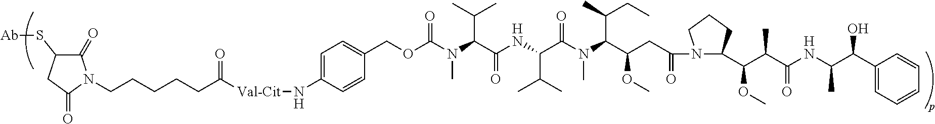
N1(C(CC(C(C(C)CC)N(C(C(NC(C(N(C(OCC2=CC=C(N[Val-Cit]C(CCCCCN3C(=O)C(S[Ab])CC3=O)=O)C=C2)=O)C)C(C)C)=O)C(C)C)=O)C)OC)=O)C(C(C(C(NC(C(C2=CC=CC=C2)O)C)=O)C)OC)CCC1
